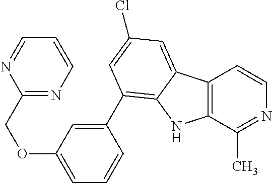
C12=C(C(C)=NC=C1)NC1=C(C3=CC(OCC4=NC=CC=N4)=CC=C3)C=C(Cl)C=C21
